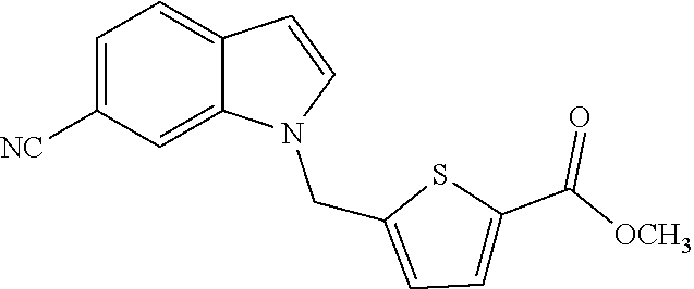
C1=C([NC])C=C2C(=C1)C=CN2CC1=CC=C(C([OCH3])=O)S1
